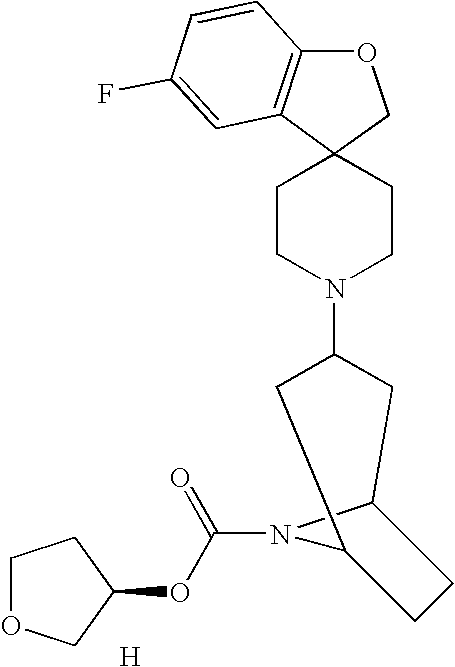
O1C2=C(C3(C1)CCN(C1CC4N(C(OC5CCOC5)=O)C(C1)CC4)CC3)C=C(F)C=C2.[H]
